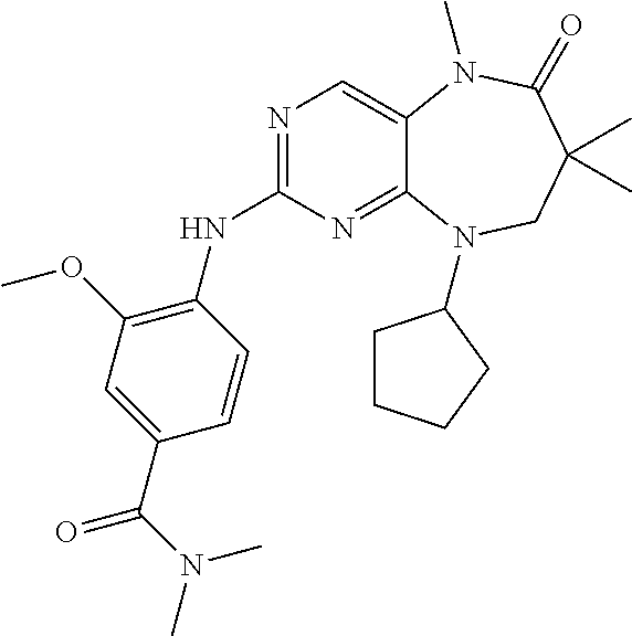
N1=C(NC2=C(OC)C=C(C(N(C)C)=O)C=C2)N=C2C(=C1)N(C)C(=O)C(C)(C)CN2C1CCCC1
